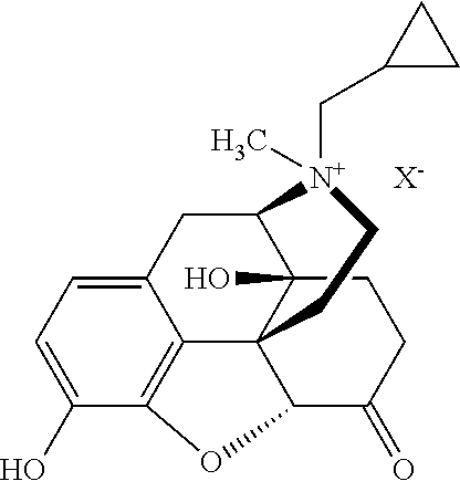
C1(O)=CC=C2C3=C1OC1C34C(O)(C(C2)[N+](CC2CC2)(C)CC4)CCC1=O.[X-]
